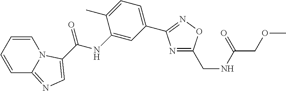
C1=CC=CC2=NC=C(C(NC3=CC(C4=NOC(CNC(COC)=O)=N4)=CC=C3C)=O)N12
